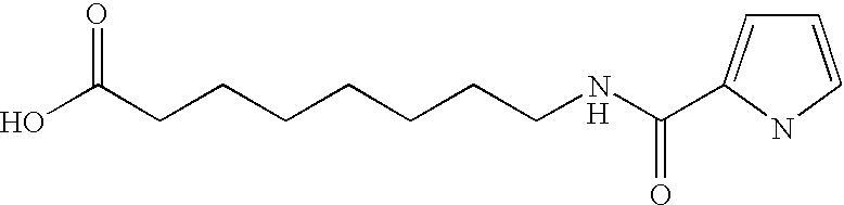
[H].C(CCCCCCNC(=O)C1=CC=CN1)C(O)=O
